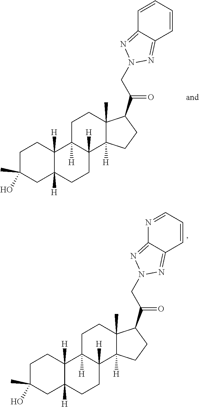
C1C(C)(O)CC2([H])C([H])(C1)C1([H])C([H])(CC2)C2([H])C(C)(CC1)C(C(CN1N=C3C(=N1)C=CC=C3)=O)CC2.C1C(C)(O)CC2([H])C([H])(C1)C1([H])C([H])(CC2)C2([H])C(C)(CC1)C(C(CN1N=C3C(=N1)N=CC=C3)=O)CC2
